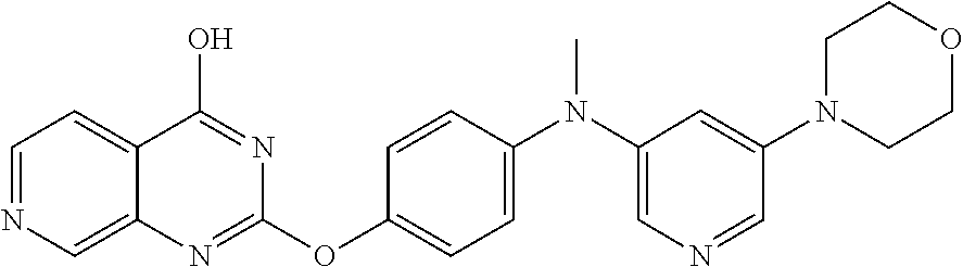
C1=NC=C2C(=C1)C(O)=NC(OC1=CC=C(N(C)C3=CN=CC(N4CCOCC4)=C3)C=C1)=N2
